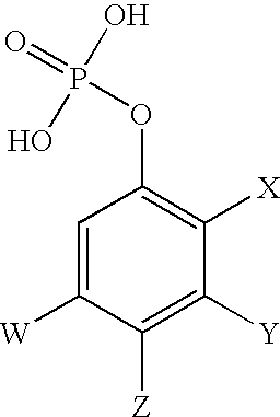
C1=C([W])C([Z])=C([Y])C([X])=C1OP(=O)(O)O
